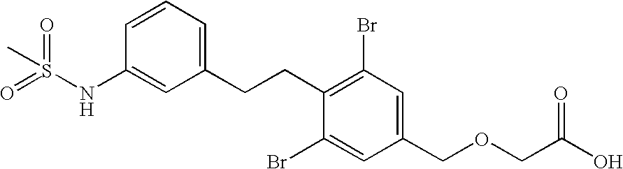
O=S(NC1=CC(CCC2=C(Br)C=C(COCC(=O)O)C=C2Br)=CC=C1)(=O)C
